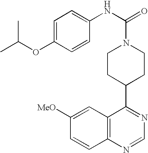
C12=C(C=C([MeO])C=C1)C(C1CCN(C(NC3=CC=C(OC(C)C)C=C3)=O)CC1)=NC=N2
